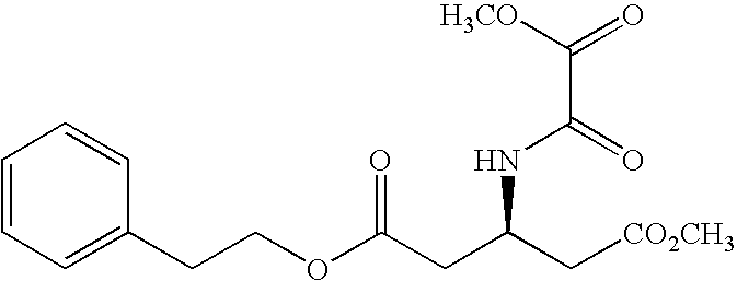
C1=CC=C(CCOC(CC(C[CO2CH3])NC(C([H3CO])=O)=O)=O)C=C1
